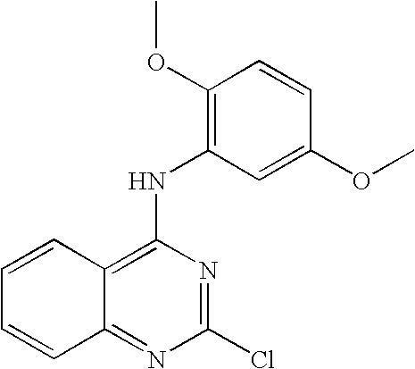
C1=CC2=C(NC3=C(OC)C=CC(OC)=C3)N=C(Cl)N=C2C=C1
